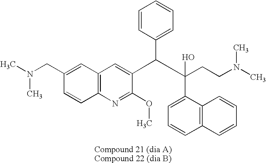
C12=C(N=C(OC)C(C(C(O)(CCN(C)C)C3=CC=CC4=C3C=CC=C4)C3=CC=CC=C3)=C1)C=CC(CN(C)C)=C2
